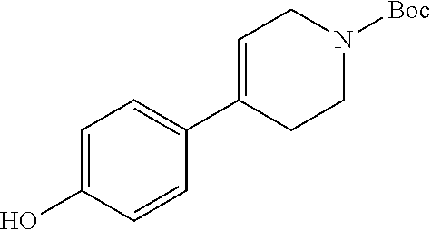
C1=C(O)C=CC(C2=CCN([Boc])CC2)=C1
